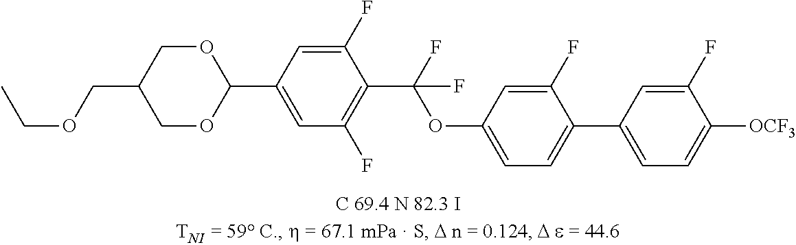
CCOCC1COC(C2=CC(F)=C(C(F)(OC3=CC=C(C4=CC=C([OCF3])C(F)=C4)C(F)=C3)F)C(F)=C2)OC1
